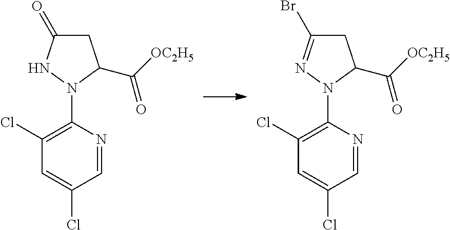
C1(Cl)=C(N2C(C([OC2H5])=O)CC(=O)N2)N=CC(Cl)=C1.C1(Cl)=C(N2C(C([OC2H5])=O)CC(Br)=N2)N=CC(Cl)=C1
